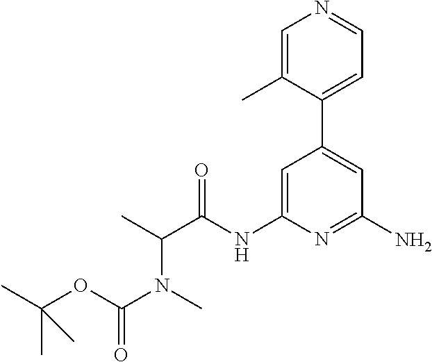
C1=C(NC(C(C)N(C)C(OC(C)(C)C)=O)=O)N=C(N)C=C1C1=CC=NC=C1C
